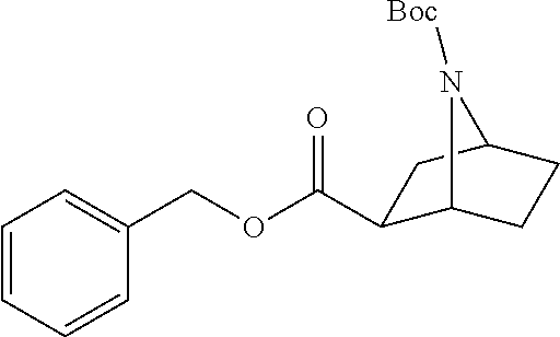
C1(C(OCC2=CC=CC=C2)=O)C2CCC(C1)N2[Boc]
